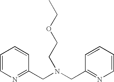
C1=CN=C(CN(CC2=NC=CC=C2)CCOCC)C=C1
